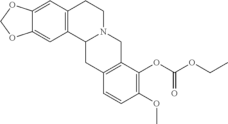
C12=C(C=C3C(=C1)OCO3)CCN1C2CC2=C(C1)C(OC(OCC)=O)=C(OC)C=C2
